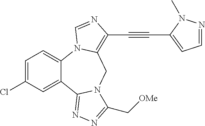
C1=C(Cl)C=C2C(=C1)N1C(=C(C#CC3=CC=NN3C)N=C1)CN1C2=NN=C1C[OMe]
